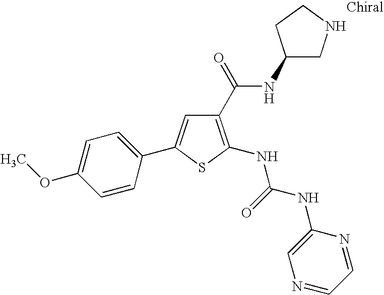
C1(C(NC2CNCC2)=O)=C(NC(=O)NC2=CN=CC=N2)SC(C2=CC=C(OC)C=C2)=C1
